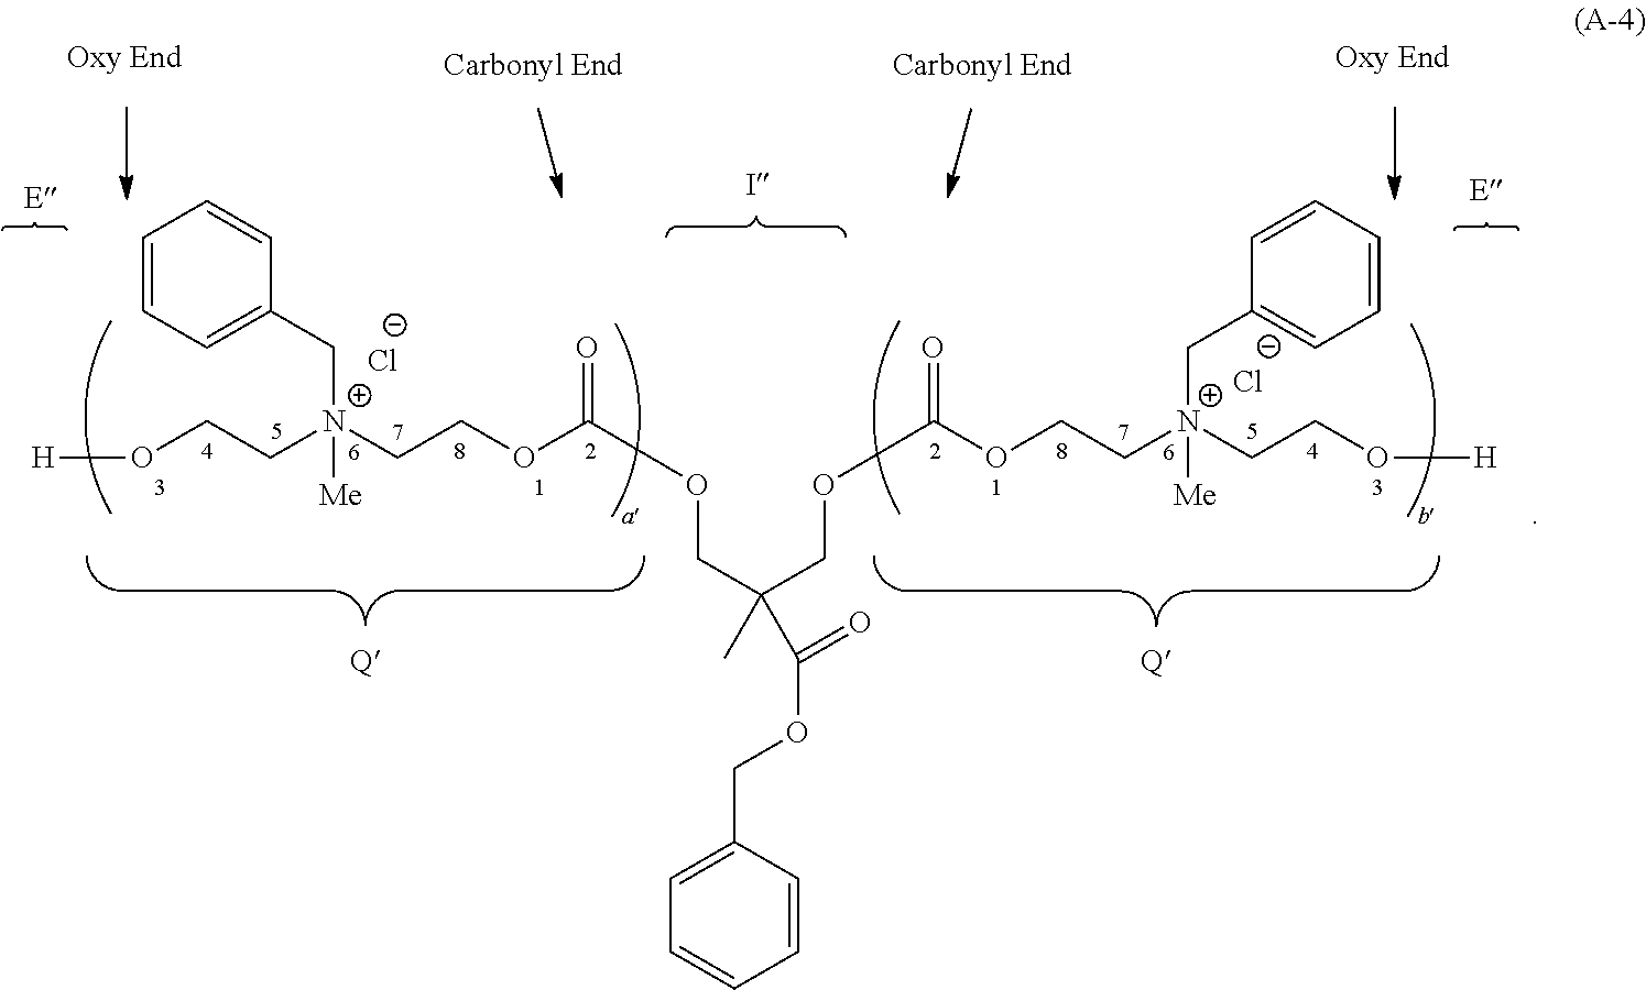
[H]OCC[N+](CCOC(=O)OCC(COC(OCC[N+](CCO[H])(CC1=CC=CC=C1)[Me])=O)(C)C(=O)OCC1=CC=CC=C1)(CC1=CC=CC=C1)[Me].[Cl-].[Cl-]
